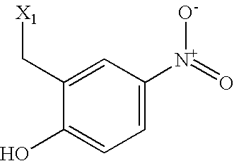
C1(C[X1])=CC([N+]([O-])=O)=CC=C1O
